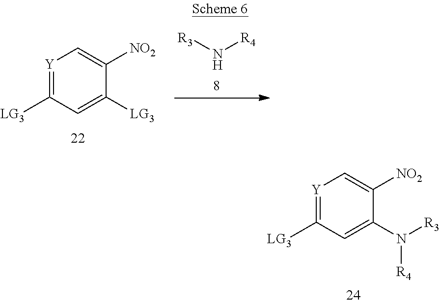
N([R4])[R3].[Y]1=C([LG3])C=C([LG3])C([NO2])=C1.[Y]1=C([LG3])C=C(N([R3])[R4])C([NO2])=C1
